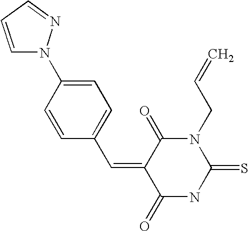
O=C1C(=CC2=CC=C(N3C=CC=N3)C=C2)C(=O)N(CC=C)C(=S)N1
